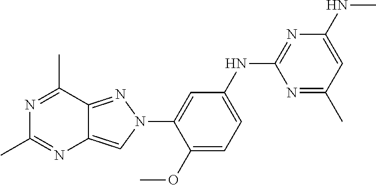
C1(OC)=CC=C(NC2=NC(NC)=CC(C)=N2)C=C1N1N=C2C(=C1)N=C(C)N=C2C
